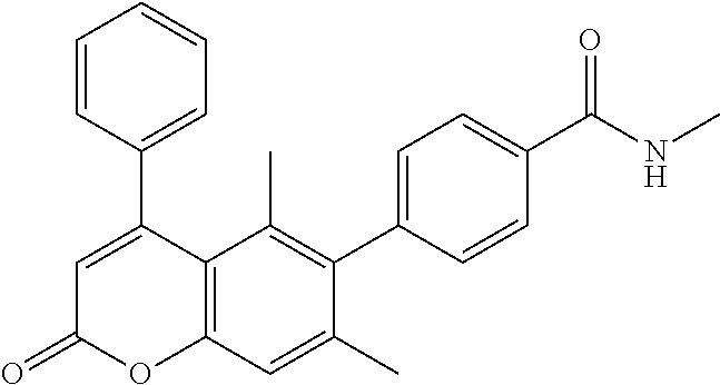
C1(C2=CC(=O)OC3=C2C(C)=C(C2=CC=C(C(NC)=O)C=C2)C(C)=C3)=CC=CC=C1
